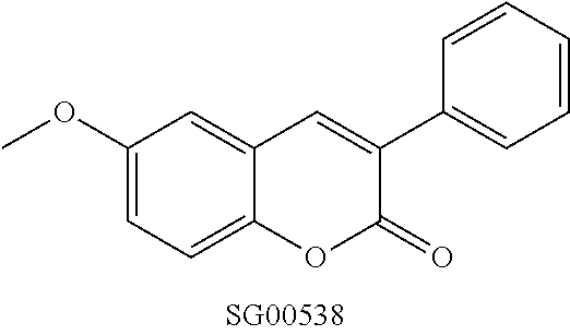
C1=C(OC)C=C2C(=C1)OC(=O)C(C1=CC=CC=C1)=C2
